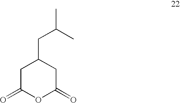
CC(C)CC1CC(=O)OC(=O)C1
